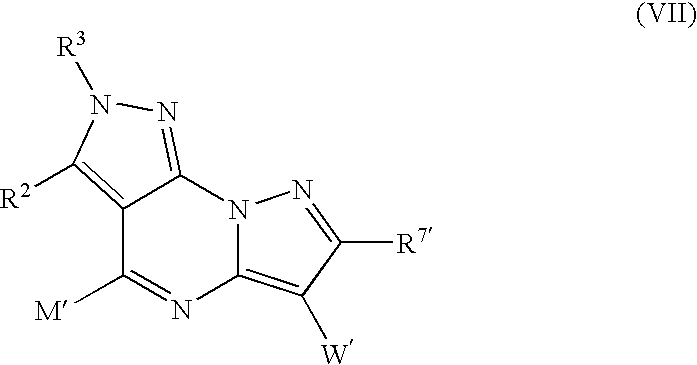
C12=C([R2])N([R3])N=C1N1C(=C([W])C([R7])=N1)N=C2[M]
